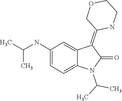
N1(C(C)C)C(=O)C(=C2COCCN2)C2=CC(NC(C)C)=CC=C12
